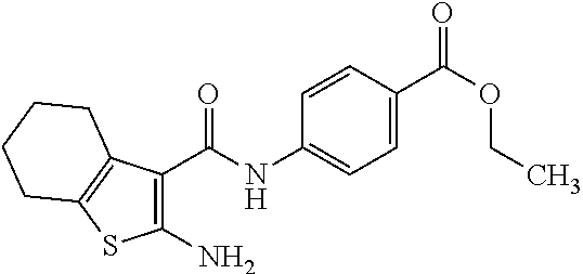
C1(N)=C(C(NC2=CC=C(C(OCC)=O)C=C2)=O)C2=C(S1)CCCC2
